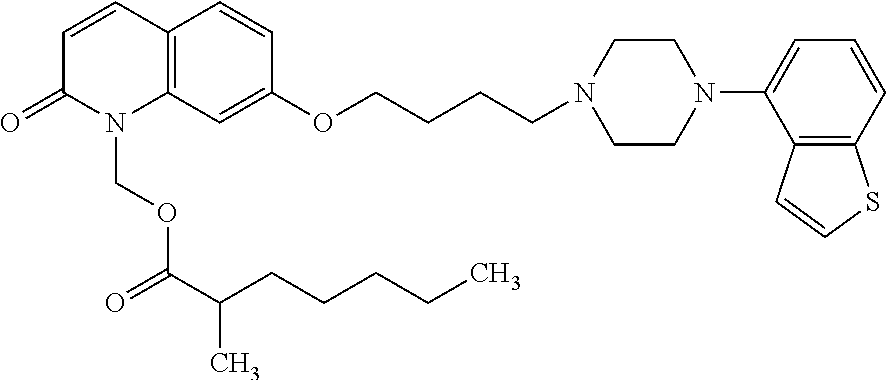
C12=C(C=C(OCCCCN3CCN(C4=CC=CC5=C4C=CS5)CC3)C=C1)N(COC(=O)C(CCCCC)C)C(=O)C=C2
